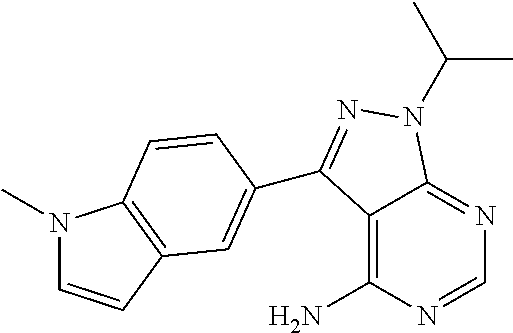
N1(C)C=CC2=C1C=CC(C1=NN(C(C)C)C3=NC=NC(N)=C31)=C2
